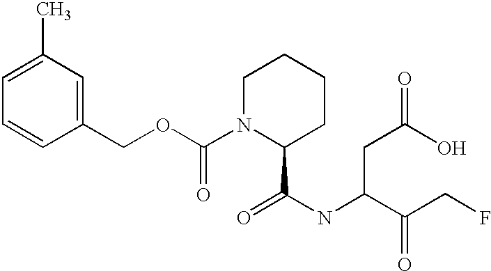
C1=C(C)C=C(COC(N2C(C(NC(C(CF)=O)CC(=O)O)=O)CCCC2)=O)C=C1
